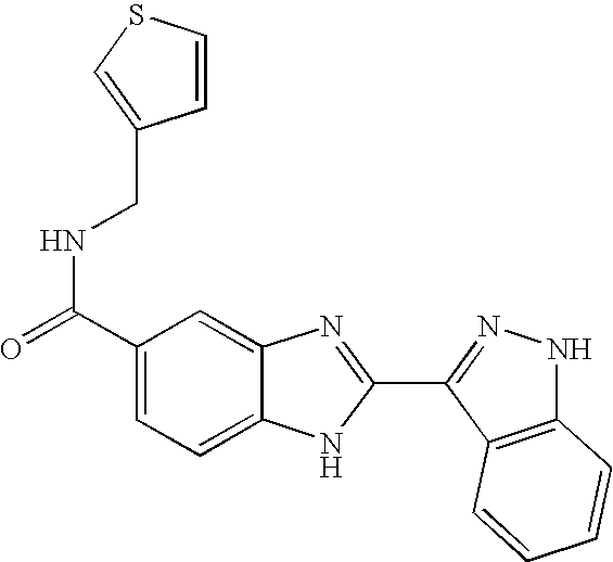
C1(C(=O)NCC2=CSC=C2)=CC=C2C(=C1)N=C(C1=NNC3=C1C=CC=C3)N2
